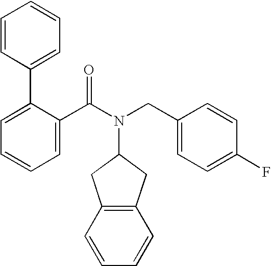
C1=CC=C(C2=CC=CC=C2)C(C(N(CC2=CC=C(F)C=C2)C2CC3=C(C2)C=CC=C3)=O)=C1
